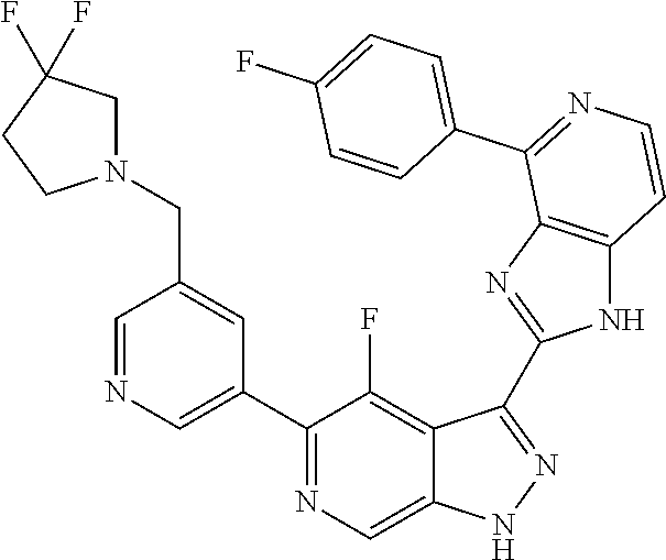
C1=NC=C(C2=NC=C3C(=C2F)C(C2=NC4=C(N2)C=CN=C4C2=CC=C(F)C=C2)=NN3)C=C1CN1CC(F)(F)CC1
